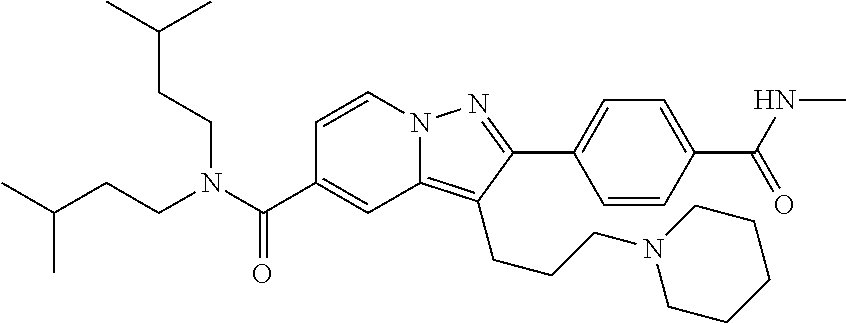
N12C(=C(CCCN3CCCCC3)C(C3=CC=C(C(NC)=O)C=C3)=N1)C=C(C(N(CCC(C)C)CCC(C)C)=O)C=C2
